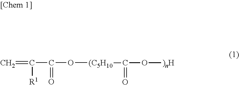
C(=C)([R1])C(=O)O[(C5H10]C(O[)nH])=O
